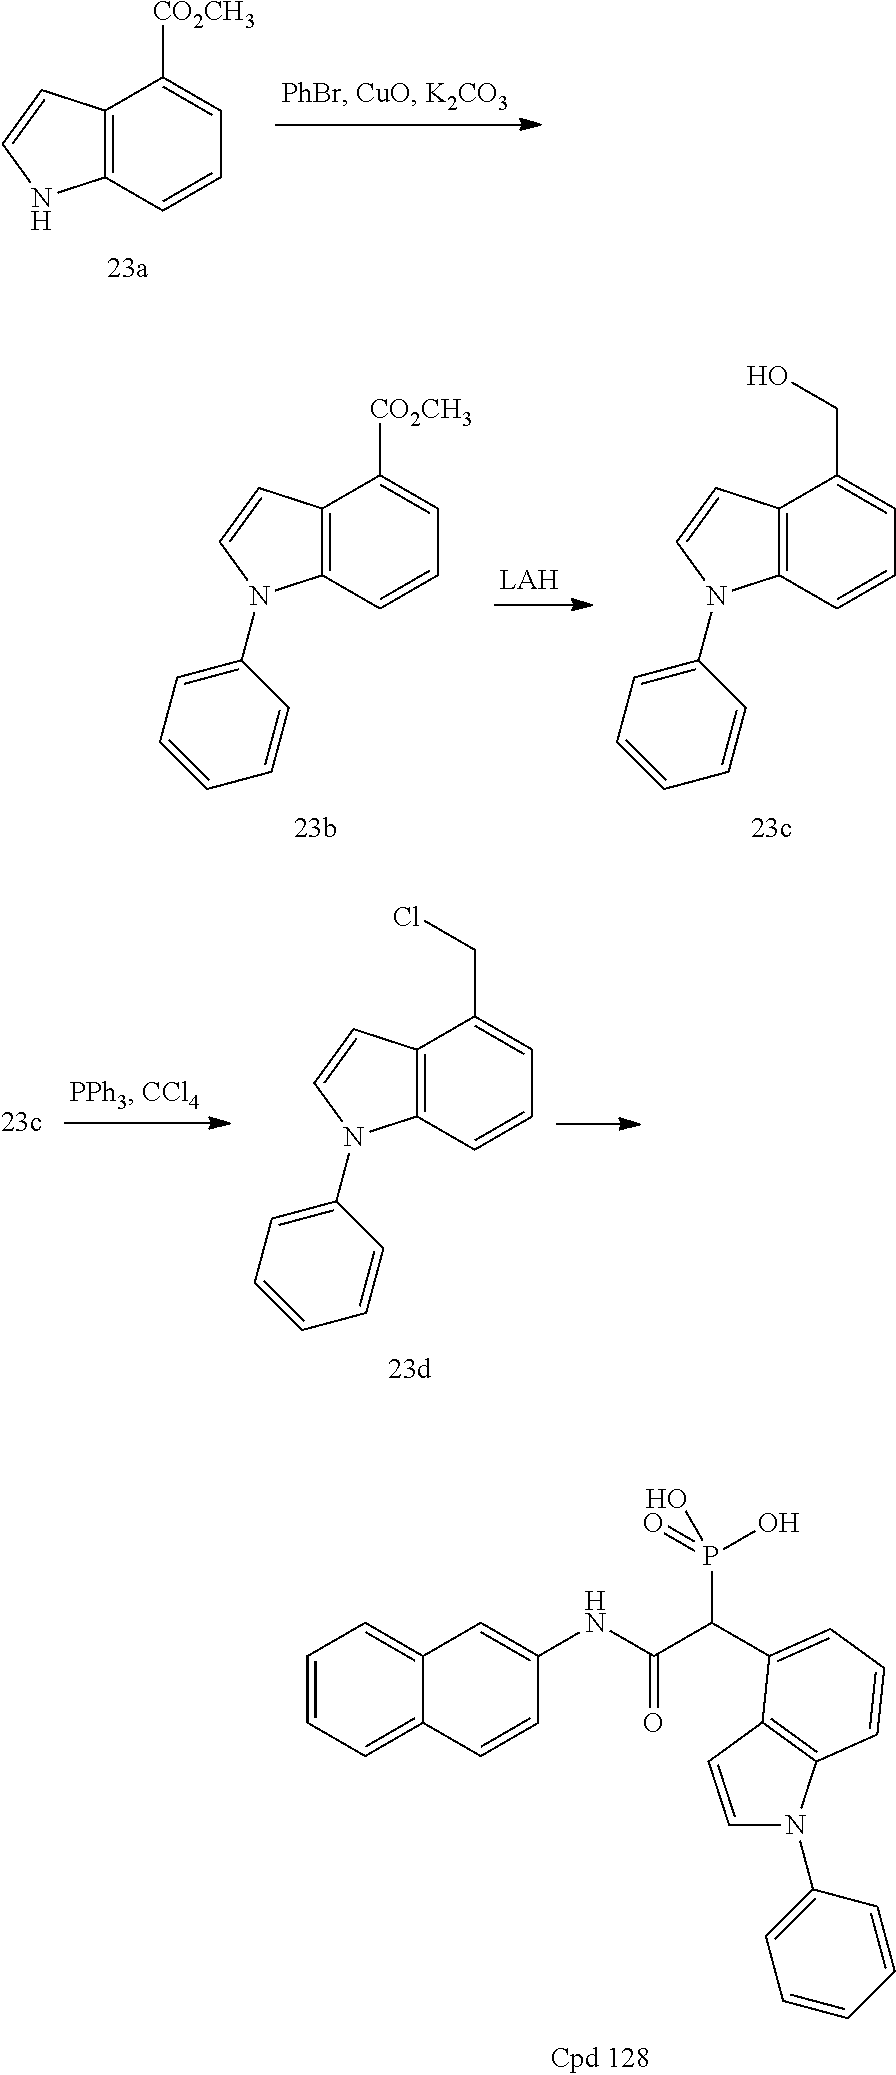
C12=C(C=CC=C1[CO2CH3])NC=C2.C12=C(C=CC=C1[CO2CH3])N(C1=CC=CC=C1)C=C2.C12=C(C=CC=C1CO)N(C1=CC=CC=C1)C=C2.C12=C(C=CC=C1CCl)N(C1=CC=CC=C1)C=C2.C1=CC=C2C(=C1)C=C(NC(C(C1=CC=CC3=C1C=CN3C1=CC=CC=C1)P(O)(=O)O)=O)C=C2
